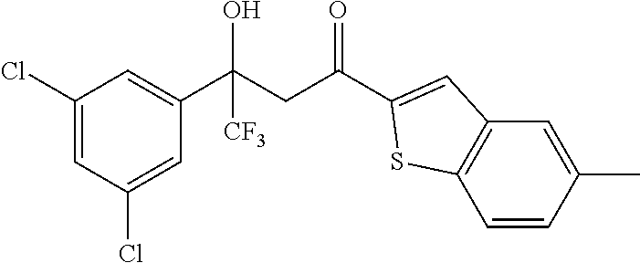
C1(Cl)=CC(Cl)=CC(C(CC(=O)C2=CC3=C(C=CC(C)=C3)S2)(O)[CF3])=C1
